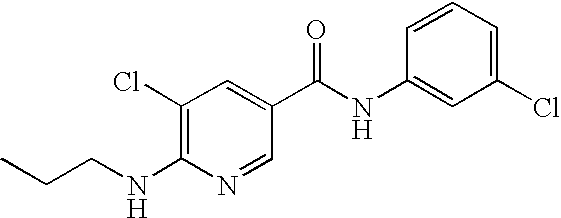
C1=CC(NC(C2=CC(Cl)=C(NCCC)N=C2)=O)=CC(Cl)=C1
